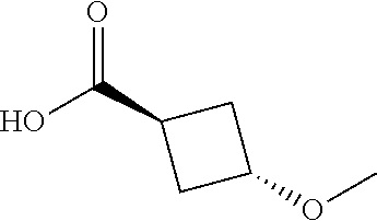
O(C)C1CC(C(O)=O)C1
